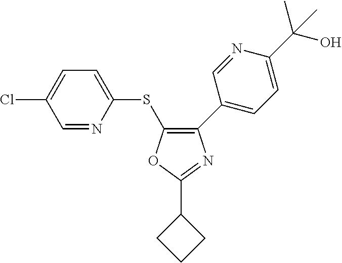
C1(C2=CC=C(C(C)(O)C)N=C2)=C(SC2=CC=C(Cl)C=N2)OC(C2CCC2)=N1
